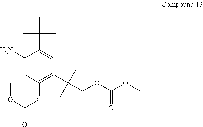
C1(N)=CC(OC(=O)OC)=C(C(COC(OC)=O)(C)C)C=C1C(C)(C)C
